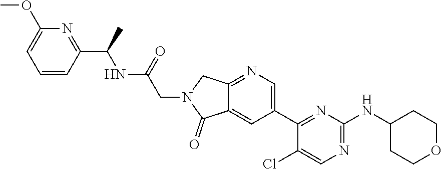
C1(C(C)NC(CN2CC3=NC=C(C4=NC(NC5CCOCC5)=NC=C4Cl)C=C3C2=O)=O)=NC(OC)=CC=C1
